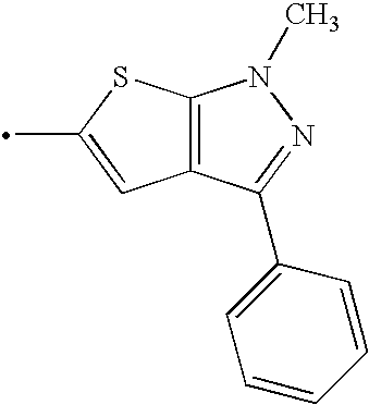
C12=C(C(C3=CC=CC=C3)=NN1C)C=C(C)S2
